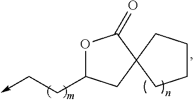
O1C(CC->C)CC2(C1=O)CCCC2
